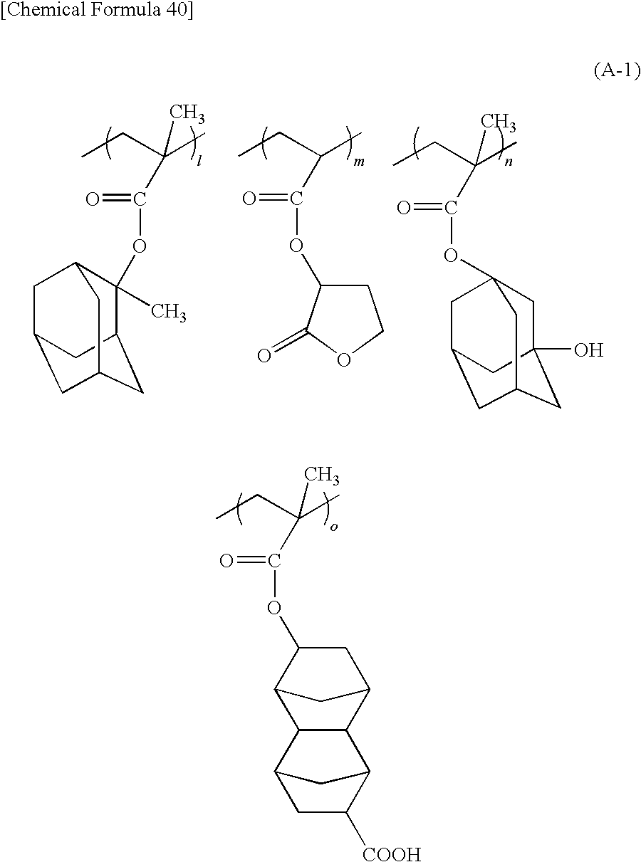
C12CC(OC(=O)C(C)(CC)C)C(C1)C1C2C2C([COOH])CC1C2.O=C(C(C)CC)OC1CCOC1=O.C1C2(O)CC3CC(CC1(OC(=O)C(C)(CC)C)C3)C2.CC1(OC(=O)C(C)(CC)C)C2CC3CC(CC1C3)C2
